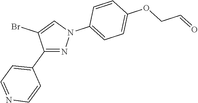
C1(C2=CC=NC=C2)=NN(C2=CC=C(OCC=O)C=C2)C=C1Br
